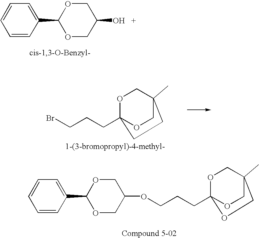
C1=CC(C2OCC(O)CO2)=CC=C1.O1C2(CCCBr)OCC(C)(C1)CC2.O1C2(CCCOC3COC(C4=CC=CC=C4)OC3)OCC(C)(C1)CO2
